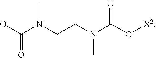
OC(N(CCN(C(O[X2])=O)C)C)=O
